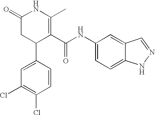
C1=C(C2C(C(NC3=CC=C4C(=C3)C=NN4)=O)=C(C)NC(=O)C2)C=CC(Cl)=C1Cl
